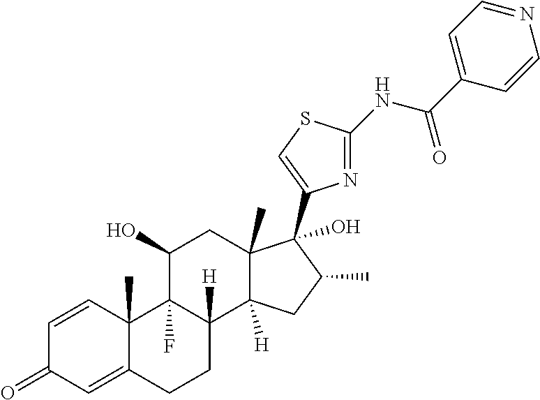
C1=CC2(C)C(=CC1=O)CCC1([H])C2(F)C(O)CC2(C)C1([H])CC(C)C2(O)C1=CSC(NC(C2=CC=NC=C2)=O)=N1
